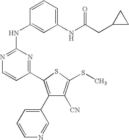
C1(C2=C(C3=CC=CN=C3)C([CN])=C(SC)S2)=NC(NC2=CC(NC(CC3CC3)=O)=CC=C2)=NC=C1
